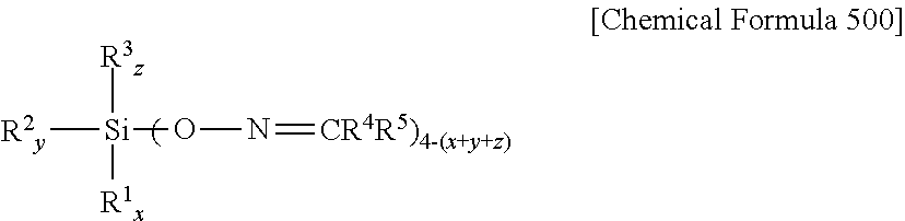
[R2y][Si]([R3z])(ON=[CR4R5)4-(x+y+z)])[R1x]
